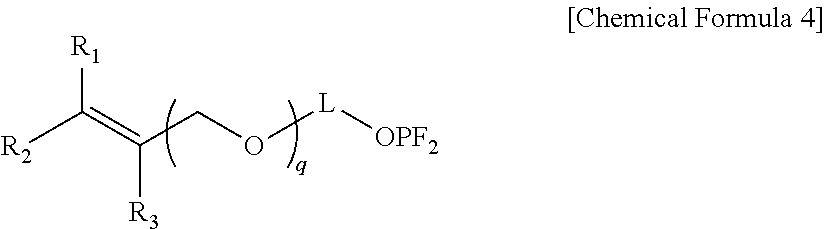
[R1]C(=C(CO[L][OPF2])[R3])[R2]
